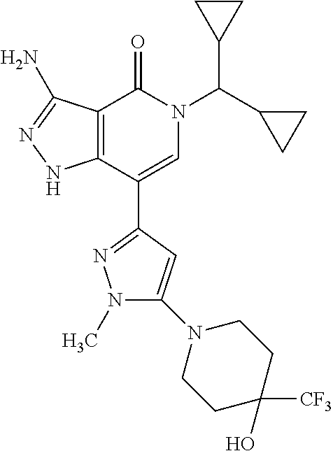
C12=C(C(C3=NN(C)C(N4CCC([CF3])(O)CC4)=C3)=CN(C(C3CC3)C3CC3)C1=O)NN=C2N
